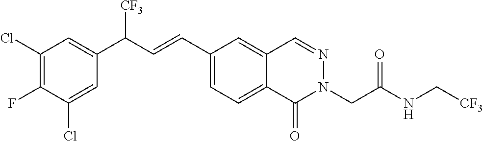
C1(Cl)=CC(C(C=CC2=CC=C3C(=C2)C=NN(CC(NC[CF3])=O)C3=O)[CF3])=CC(Cl)=C1F
